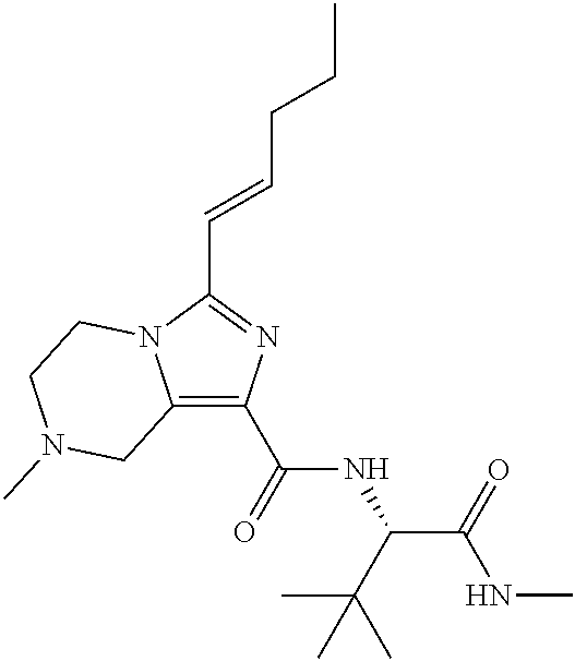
C12=C(C(=O)NC(C(=O)NC)C(C)(C)C)N=C(C=CCCC)N1CCN(C)C2
